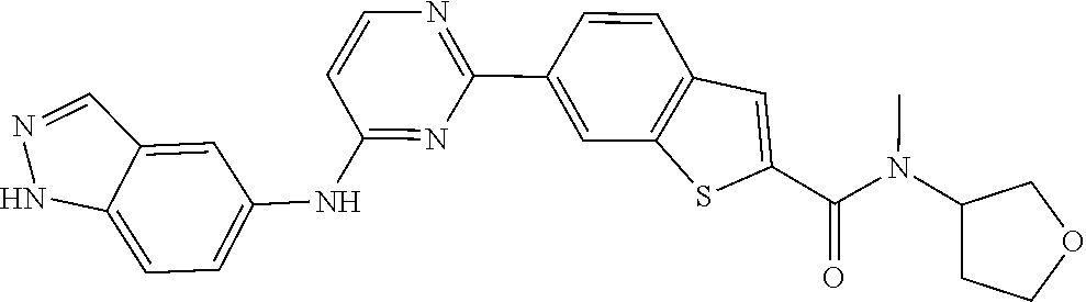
CN(C1CCOC1)C(C1=CC2=C(S1)C=C(C1=NC=CC(NC3=CC=C4NN=CC4=C3)=N1)C=C2)=O
